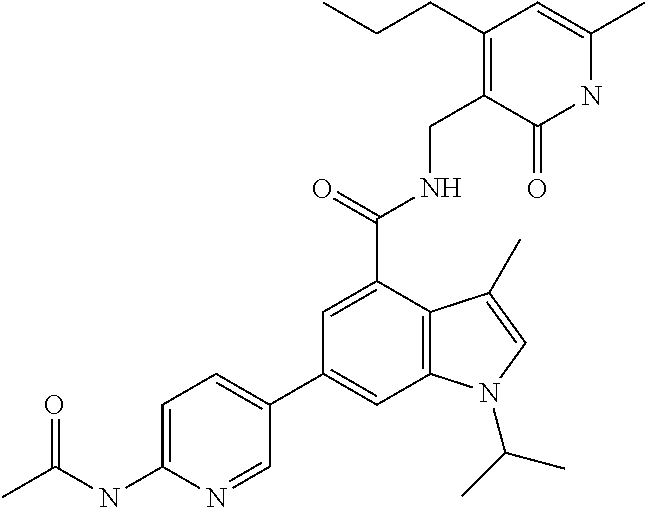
C1(C2=CC3=C(C(C(NCC4=C(CCC)C=C(C)NC4=O)=O)=C2)C(C)=CN3C(C)C)=CC=C(NC(C)=O)N=C1
